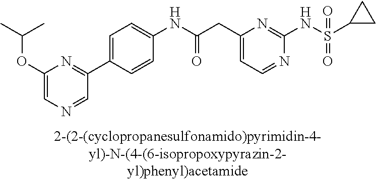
C1(NC(=O)CC2=CC=NC(NS(=O)(=O)C3CC3)=N2)=CC=C(C2=NC(OC(C)C)=CN=C2)C=C1
